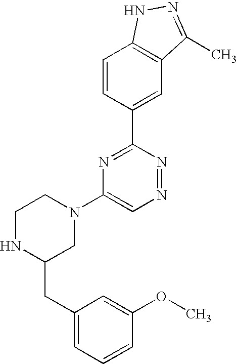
C1=CC(C2=NC(N3CCNC(CC4=CC=CC(OC)=C4)C3)=CN=N2)=CC2=C1NN=C2C
